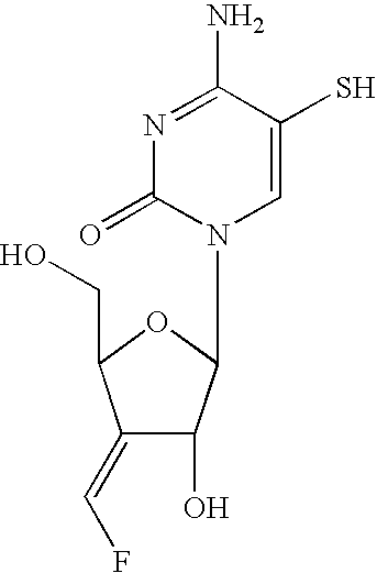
N1=C(N)C(S)=CN(C2C(O)C(=CF)C(CO)O2)C1=O
